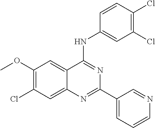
C1(OC)=C(Cl)C=C2C(=C1)C(NC1=CC(Cl)=C(Cl)C=C1)=NC(C1=CC=CN=C1)=N2
